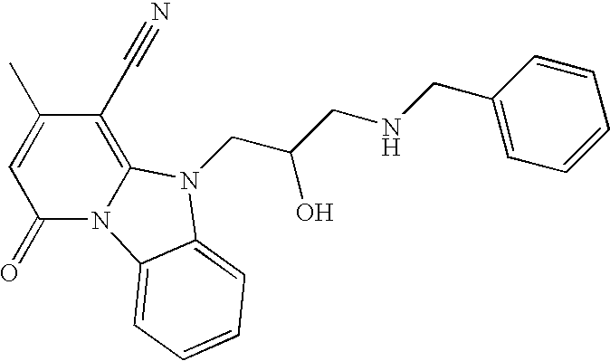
C1(=O)N2C(=C(C#N)C(C)=C1)N(CC(CNCC1=CC=CC=C1)O)C1=CC=CC=C21
